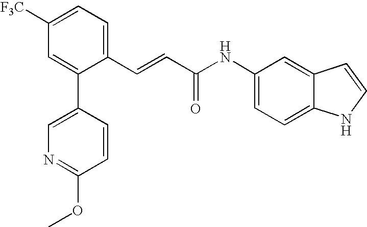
C1=C([F3C])C=C(C2=CN=C(OC)C=C2)C(C=CC(NC2=CC=C3C(=C2)C=CN3)=O)=C1
